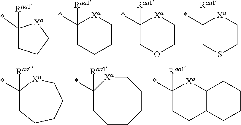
C1(*)([Raa1])CCC[Xa]1.C1(*)([Raa1])CCCC[Xa]1.C1(*)([Raa1])COCC[Xa]1.C1(*)([Raa1])CSCC[Xa]1.C1([Raa1])(*)CCCCC[Xa]1.C1([Raa1])(*)CCCCCC[Xa]1.C1([Raa1])(*)CCC2C([Xa]1)CCCC2
